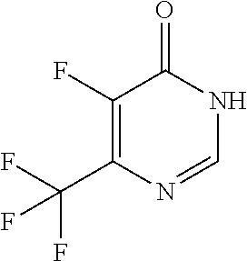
C1(F)=C(C(F)(F)F)N=CNC1=O
